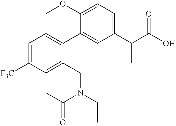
C1(OC)=CC=C(C(C(O)=O)C)C=C1C1=CC=C([F3C])C=C1CN(CC)C(C)=O
